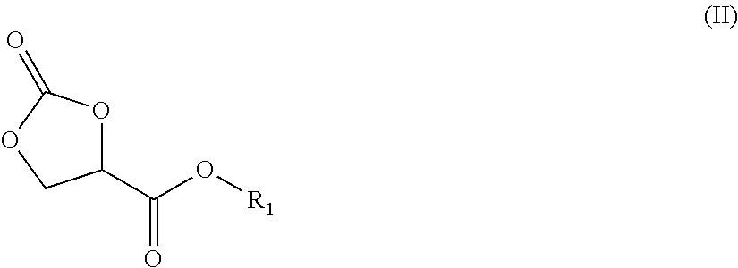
C1(C(=O)O[R1])OC(=O)OC1
